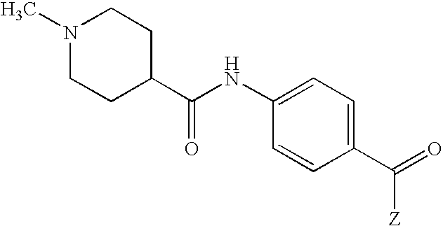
N1(C)CCC(C(NC2=CC=C(C(=O)[Z])C=C2)=O)CC1
